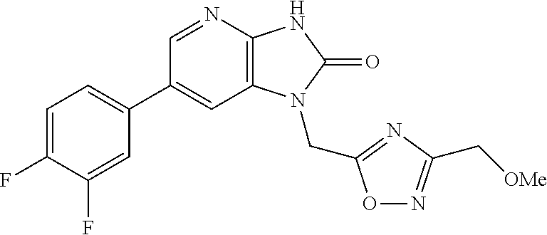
C1(C2=CC=C(F)C(F)=C2)=CC2=C(N=C1)NC(=O)N2CC1=NC(C[OMe])=NO1
